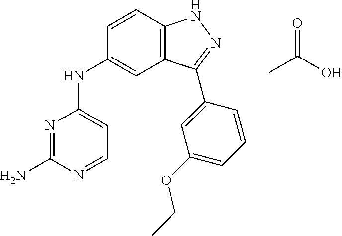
N1=C(N)N=CC=C1NC1=CC2=C(C=C1)NN=C2C1=CC(OCC)=CC=C1.CC(O)=O
